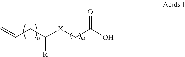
C=CCC([X]CC(O)=O)[R]
